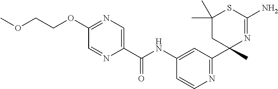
C1(C(NC2=CC(C3(C)N=C(N)SC(C)(C)C3)=NC=C2)=O)=CN=C(OCCOC)C=N1
